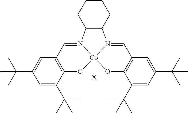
C12=C(C=C(C(C)(C)C)C=C1C(C)(C)C)C=N1[Co]3([X])(O2)N(=CC2=C(C(C(C)(C)C)=CC(C(C)(C)C)=C2)O3)C2C1CCCC2
